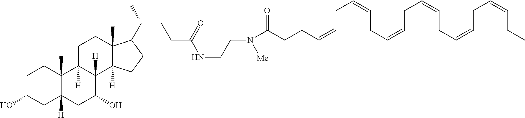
C1C(O)CC2([H])C(C)(C1)C1([H])C([H])(C(O)C2)C2([H])C(C)(CC1)C(C(CCC(=O)NCCN(C(CCC=CCC=CCC=CCC=CCC=CCC=CCC)=O)[Me])C)CC2
